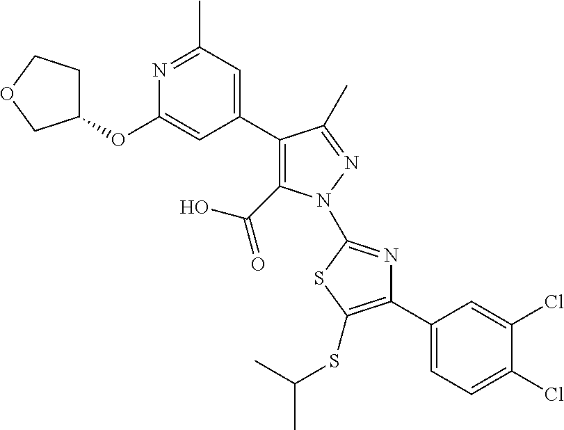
C1(C2=CC(C)=NC(OC3CCOC3)=C2)=C(C(=O)O)N(C2=NC(C3=CC=C(Cl)C(Cl)=C3)=C(SC(C)C)S2)N=C1C
